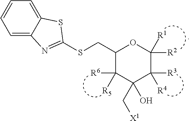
C1=C2C(=CC=C1)SC(SCC1C([R5])([R6])C(C[X1])(O)C([R4])([R3])C([R2])([R1])O1)=N2
